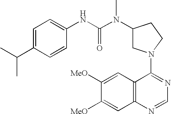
C1(N2CC(N(C(NC3=CC=C(C(C)C)C=C3)=O)C)CC2)=NC=NC2=C1C=C([MeO])C([MeO])=C2
